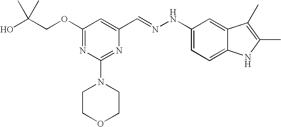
C(COC1=NC(N2CCOCC2)=NC(C=NNC2=CC=C3C(=C2)C(C)=C(C)N3)=C1)(O)(C)C
